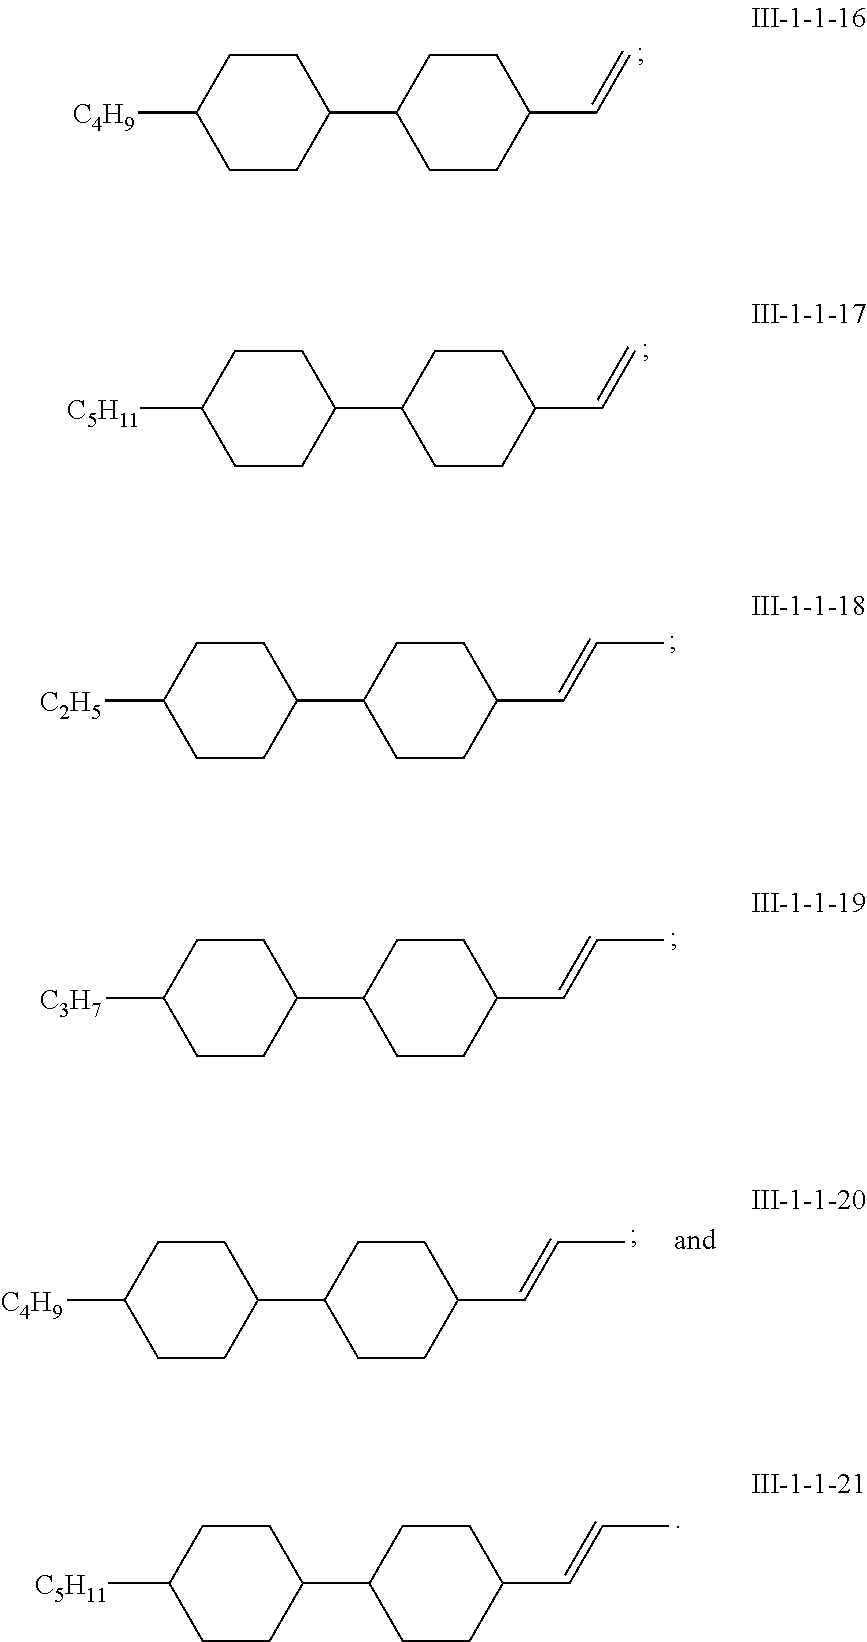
C1(C=C)CCC(C2CCC([C4H9])CC2)CC1.C1(C=C)CCC(C2CCC([C5H11])CC2)CC1.C1(C=CC)CCC(C2CCC([C3H7])CC2)CC1.C1(C=CC)CCC(C2CCC([C4H9])CC2)CC1.C1(C=CC)CCC(C2CCC([C5H11])CC2)CC1.C1(C=CC)CCC(C2CCC([C2H5])CC2)CC1
